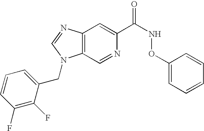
C12=C(N=CN1CC1=CC=CC(F)=C1F)C=C(C(NOC1=CC=CC=C1)=O)N=C2
